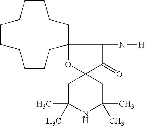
C1CCCC2(CCCCCCC1)OC1(C(=O)C2N[H])CC(C)(C)NC(C)(C)C1
